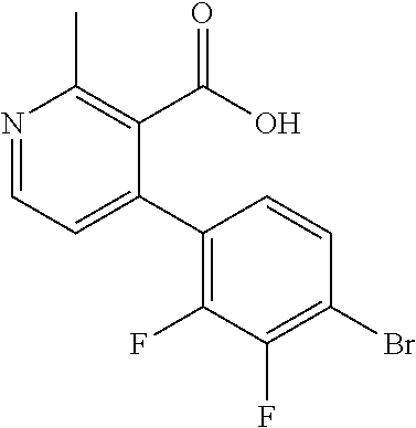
N1=CC=C(C2=C(F)C(F)=C(Br)C=C2)C(C(O)=O)=C1C
